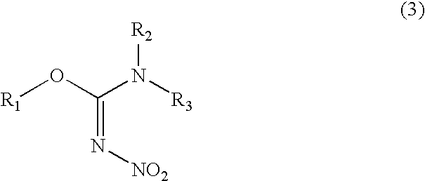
[R2]N([R3])C(O[R1])=N[NO2]
